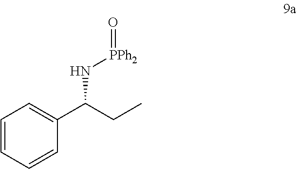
C1=CC=CC(C(CC)N[PPh2]=O)=C1
